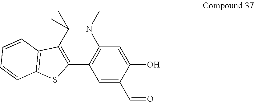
C1=C(C=O)C(O)=CC2=C1C1=C(C(C)(C)N2C)C2=C(S1)C=CC=C2
